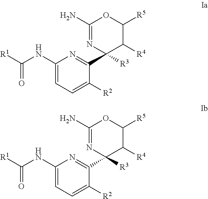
C1(N)=NC(C2=NC(NC([R1])=O)=CC=C2[R2])([R3])C([R4])C([R5])O1.C1(N)=NC(C2=NC(NC([R1])=O)=CC=C2[R2])([R3])C([R4])C([R5])O1
